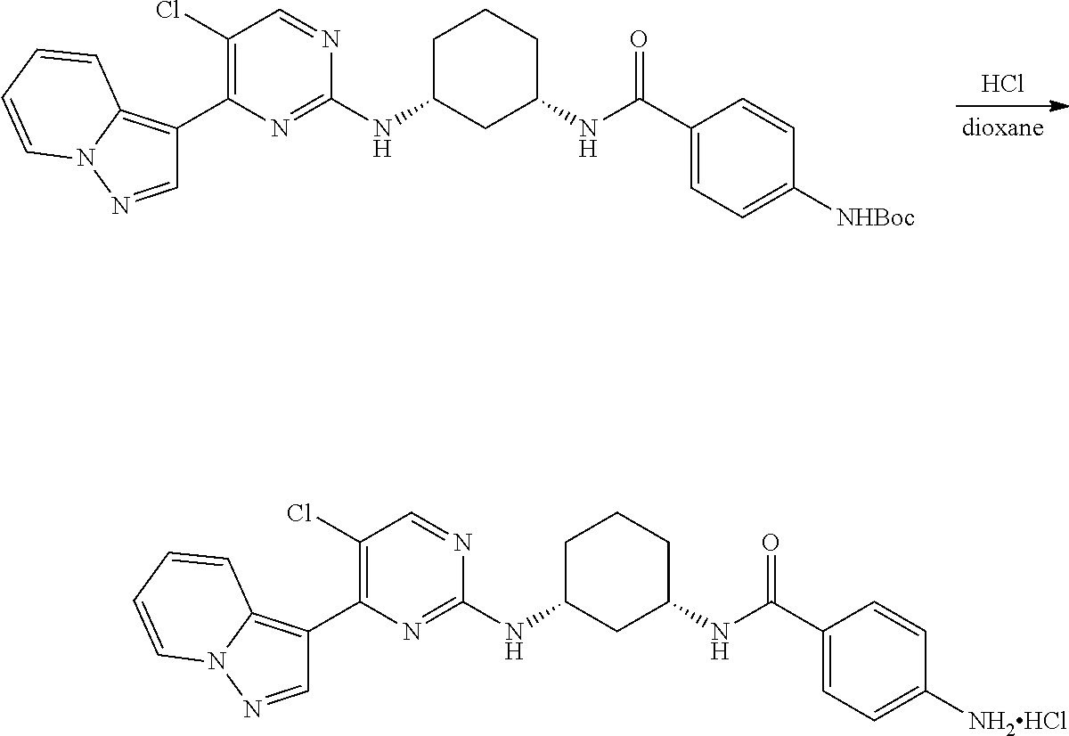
Cl.C1(Cl)=C(C2=C3N(N=C2)C=CC=C3)N=C(NC2CC(NC(C3=CC=C([NHBoc])C=C3)=O)CCC2)N=C1.C1(Cl)=C(C2=C3N(N=C2)C=CC=C3)N=C(NC2CC(NC(C3=CC=C([NH2HCl])C=C3)=O)CCC2)N=C1
